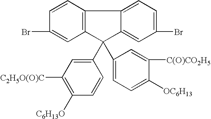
C1=CC2=C(C=C1Br)C(C1=CC([C2H5O(O)C])=C([C6H13O])C=C1)(C1=CC=C([OC6H13])C([C(O)CO2H5])=C1)C1=CC(Br)=CC=C21
